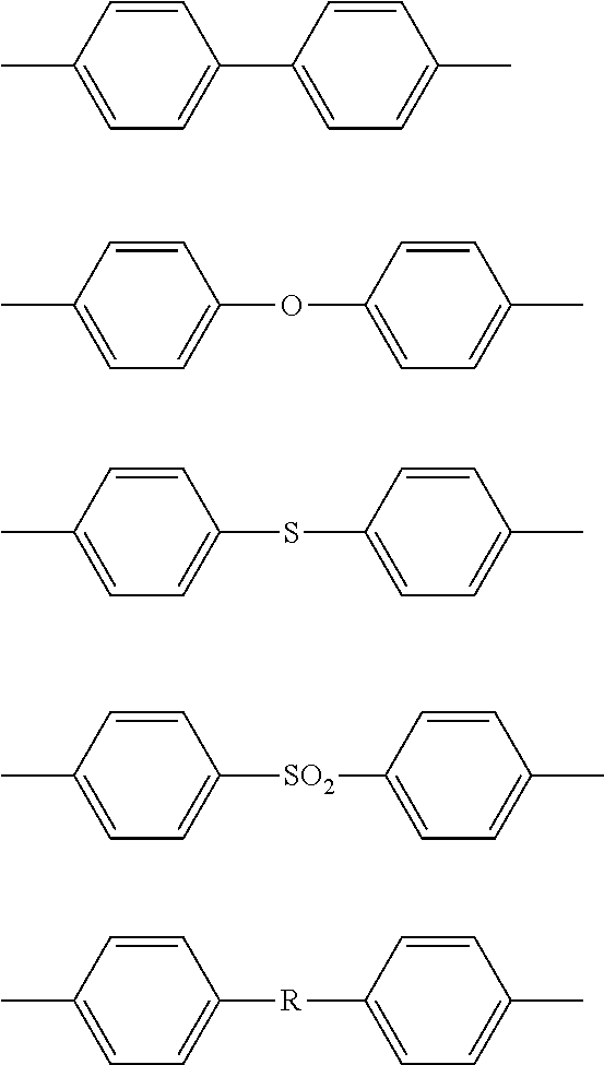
C1=C(C)C=CC(C2=CC=C(C)C=C2)=C1.C1=C(C)C=CC(OC2=CC=C(C)C=C2)=C1.C1=C(C)C=CC(SC2=CC=C(C)C=C2)=C1.C1=C(C)C=CC([SO2]C2=CC=C(C)C=C2)=C1.C1=C(C)C=CC([R]C2=CC=C(C)C=C2)=C1
